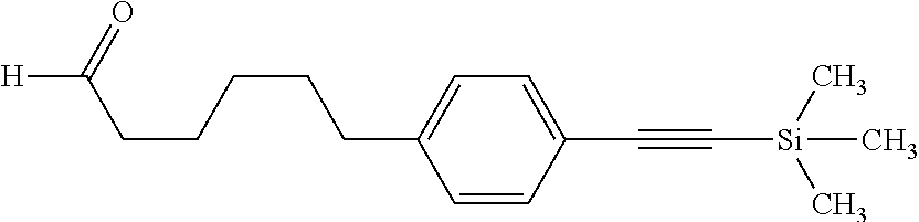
C1=CC(C#C[Si](C)(C)C)=CC=C1CCCCCC(=O)[H]
